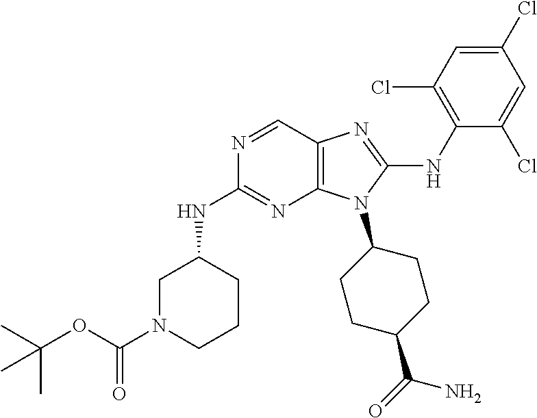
N1=CC2=C(N=C1NC1CN(C(OC(C)(C)C)=O)CCC1)N(C1CCC(C(=O)N)CC1)C(NC1=C(Cl)C=C(Cl)C=C1Cl)=N2
